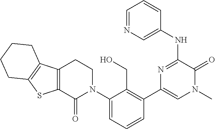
C12=C(C3=C(S1)CCCC3)CCN(C1=CC=CC(C3=CN(C)C(=O)C(NC4=CN=CC=C4)=N3)=C1CO)C2=O
